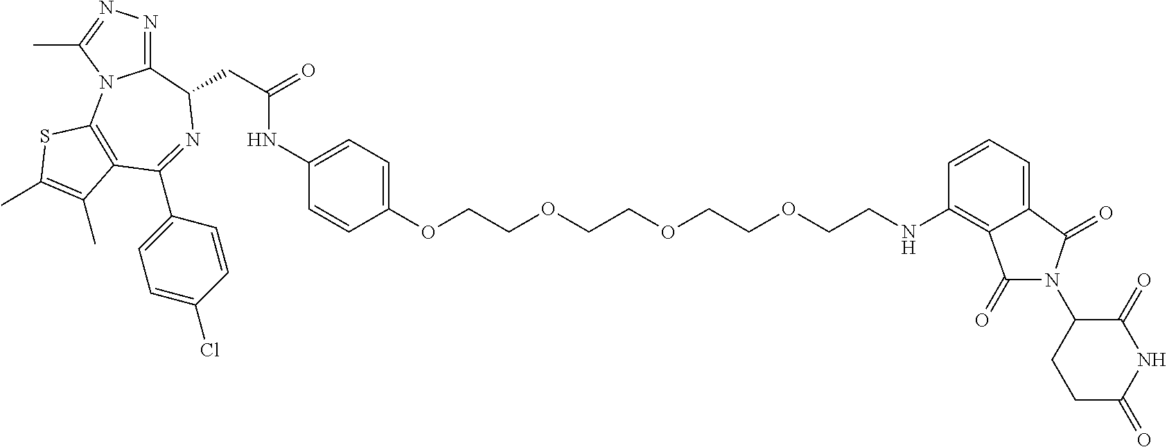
C1(NC(=O)CC2C3=NN=C(C)N3C3=C(C(C4=CC=C(Cl)C=C4)=N2)C(C)=C(C)S3)=CC=C(OCCOCCOCCOCCNC2=C3C(=O)N(C4CCC(=O)NC4=O)C(=O)C3=CC=C2)C=C1
